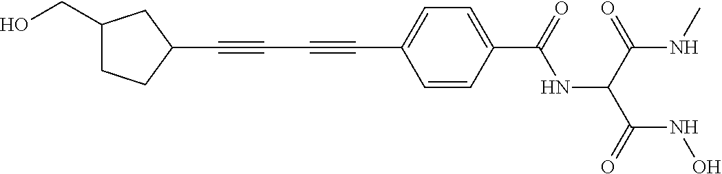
C1(C#CC#CC2=CC=C(C(=O)NC(C(NC)=O)C(=O)NO)C=C2)CC(CO)CC1
